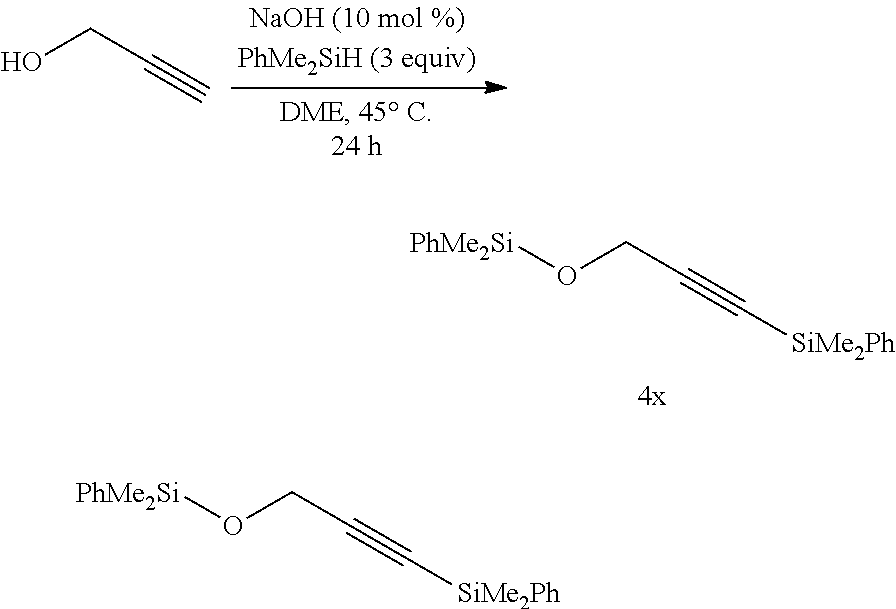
OCC#C.C(#C[SiMe2Ph])CO[PhMe2Si].C(#C[SiMe2Ph])CO[PhMe2Si]
